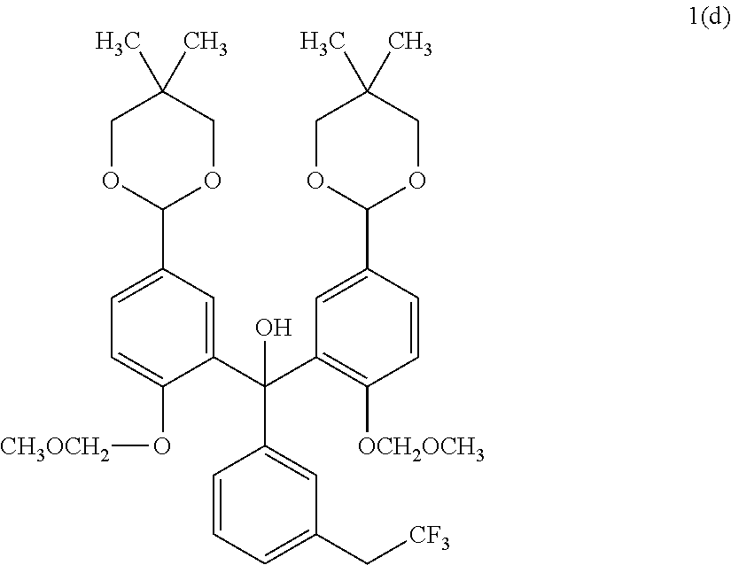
C1=CC=C(C[CF3])C=C1C(C1=CC(C2OCC(C)(C)CO2)=CC=C1O[CH3OCH2])(C1=C([OCH2OCH3])C=CC(C2OCC(C)(C)CO2)=C1)O
